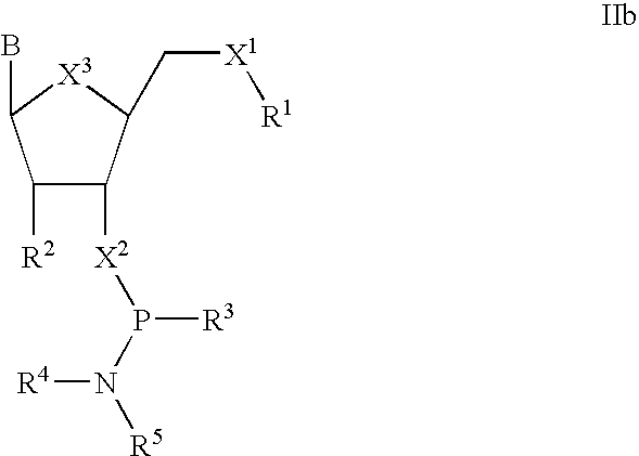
C1([R2])C([X2]P([R3])N([R4])[R5])C(C[X1][R1])[X3]C1B
